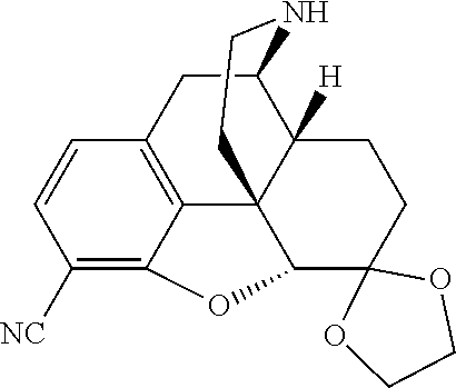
C1([NC])=C2C3=C(C=C1)CC1C4([H])C3(C(O2)C2(CC4)OCCO2)CCN1
